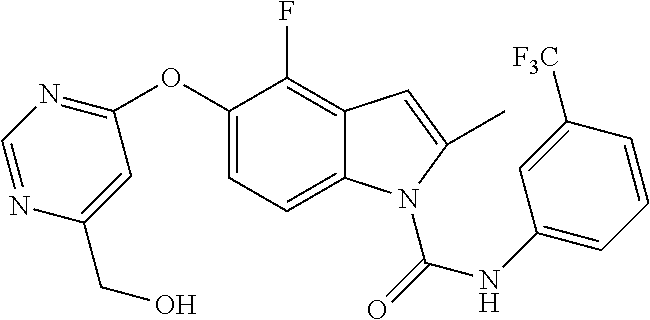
C1(OC2=CC=C3C(=C2F)C=C(C)N3C(NC2=CC=CC([F3C])=C2)=O)=NC=NC(CO)=C1
